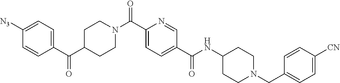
N(C(C1=CC=C(C(=O)N2CCC(C(C3=CC=C([N3])C=C3)=O)CC2)N=C1)=O)C1CCN(CC2=CC=C([CN])C=C2)CC1
